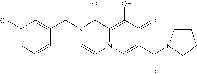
C1(Cl)=CC=CC(CN2C=CN3C(=C(O)C(=O)C(C(=O)N4CCCC4)=C3)C2=O)=C1
